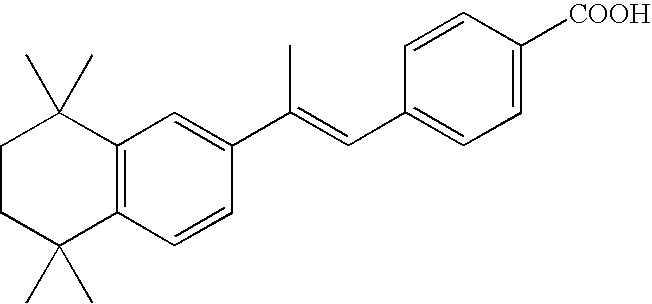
C1CC(C)(C)C2=C(C1(C)C)C=C(C(=CC1=CC=C([COOH])C=C1)C)C=C2
